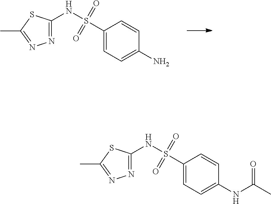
N(S(C1=CC=C(N)C=C1)(=O)=O)C1=NN=C(C)S1.N(S(C1=CC=C(NC(C)=O)C=C1)(=O)=O)C1=NN=C(C)S1
